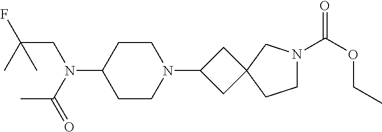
C1CN(C2CC3(C2)CCN(C(OCC)=O)C3)CCC1N(CC(F)(C)C)C(=O)C
